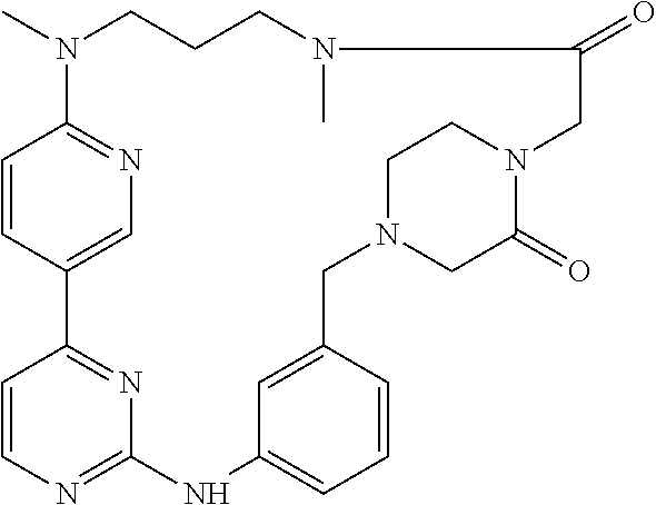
C1=CC2=CN=C1N(C)CCCN(C)C(=O)CN1C(=O)CN(CC3=CC(=CC=C3)NC3=NC=CC2=N3)CC1
